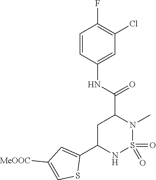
C1=CC(NC(=O)C2CC(C3=CC([MeOOC])=CS3)NS(=O)(=O)N2C)=CC(Cl)=C1F
